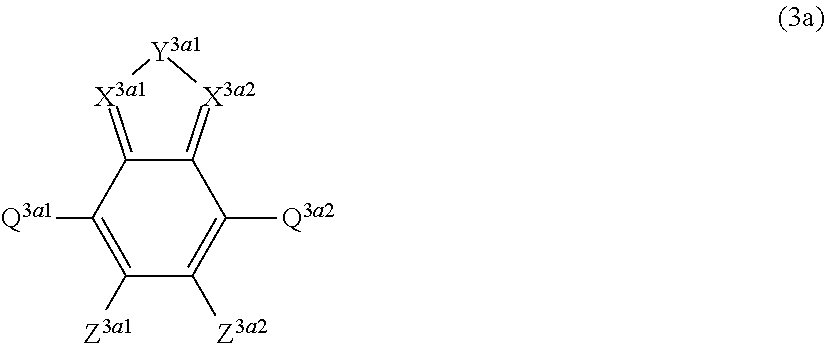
C1([Z3a1])=C([Q3a1])C2=[X3a1][Y3a1][X3a2]=C2C([Q3a2])=C1[Z3a2]
